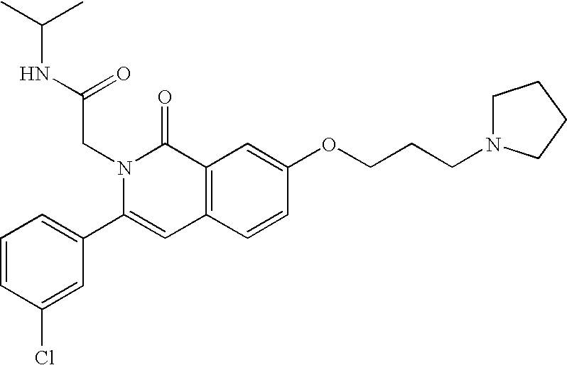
C1=CC(Cl)=CC(C2=CC3=C(C(=O)N2CC(=O)NC(C)C)C=C(OCCCN2CCCC2)C=C3)=C1
